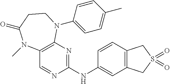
C12=C(C=C(NC3=NC4=C(C=N3)N(C)C(=O)CCN4C3=CC=C(C)C=C3)C=C1)CS(=O)(=O)C2
